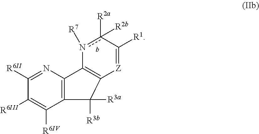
c1([R2a])([R2b])n([R7])C2=C([Z]=C1[R1])C([R3a])([R3b])C1=C2N=C([R6II])C([R6III])=C1[R6IV]
